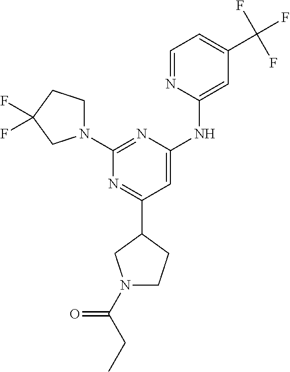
N1=C(C2CN(C(CC)=O)CC2)C=C(NC2=CC(C(F)(F)F)=CC=N2)N=C1N1CCC(F)(F)C1
